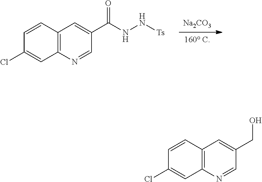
[Na2CO3].[160 C].C1(C(=O)NN[Ts])=CC2=C(N=C1)C=C(Cl)C=C2.C1(CO)=CC2=C(N=C1)C=C(Cl)C=C2
